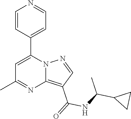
C12=C(C(=O)NC(C3CC3)C)C=NN1C(C1=CC=NC=C1)=CC(C)=N2
